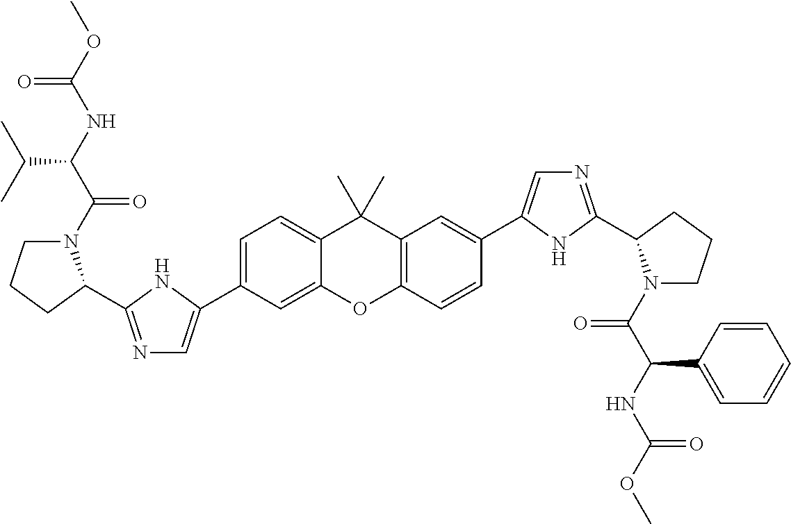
C1(C2=CN=C(C3N(C(=O)C(C(C)C)NC(=O)OC)CCC3)N2)=CC=C2C(C)(C)C3=C(C=CC(C4=CN=C(C5N(C(=O)C(NC(=O)OC)C6=CC=CC=C6)CCC5)N4)=C3)OC2=C1
